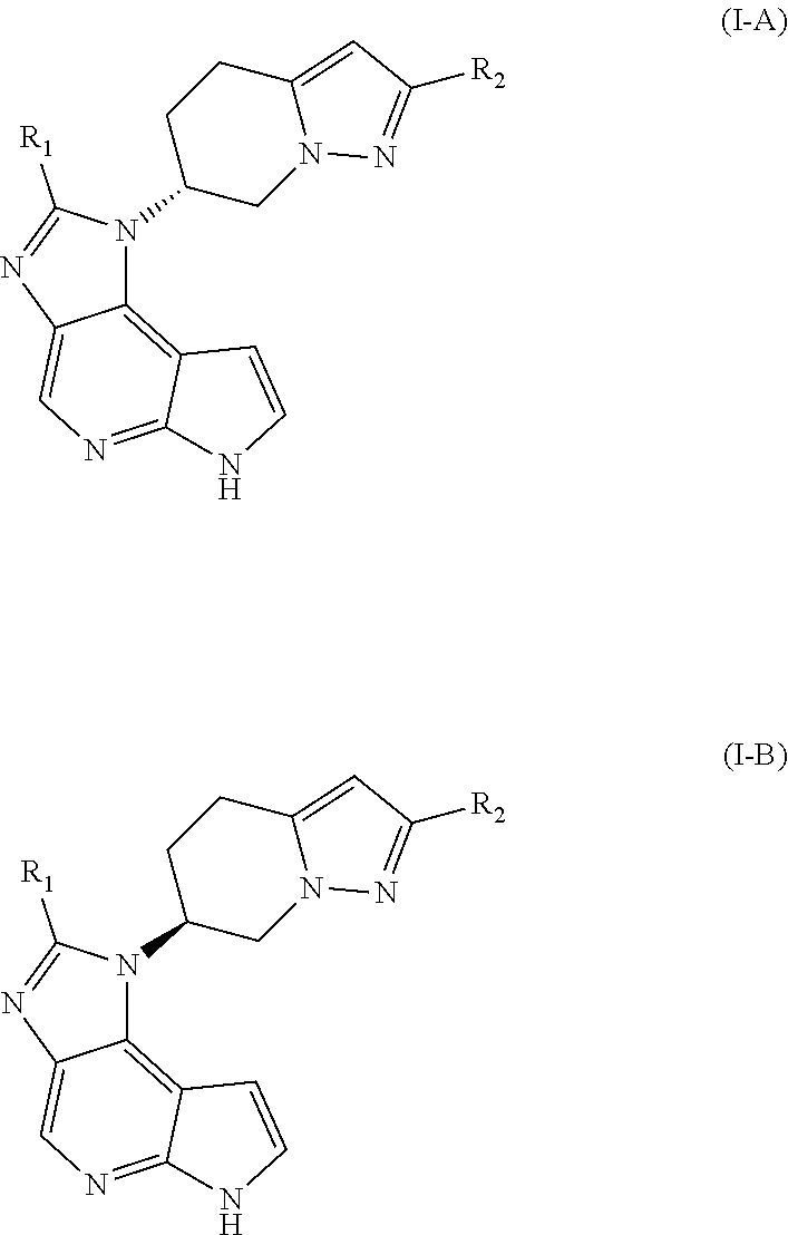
C12=C3C(=NC=C1N=C([R1])N2C1CN2C(=CC([R2])=N2)CC1)NC=C3.C12=C3C(=NC=C1N=C([R1])N2C1CN2C(=CC([R2])=N2)CC1)NC=C3
